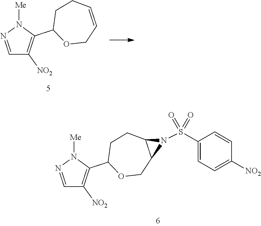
C1=NN([Me])C(C2OCC=CCC2)=C1[NO2].C1=NN([Me])C(C2OCC3C(CC2)N3S(C2=CC=C([NO2])C=C2)(=O)=O)=C1[NO2]
